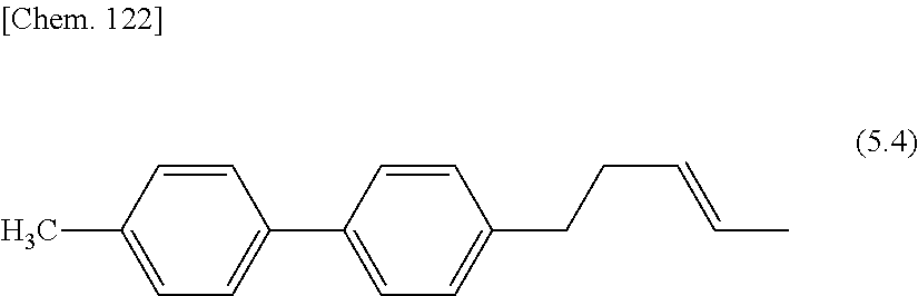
C1=CC(C)=CC=C1C1=CC=C(CCC=CC)C=C1
